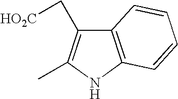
C12=C(NC(C)=C1C[HO2C])C=CC=C2
